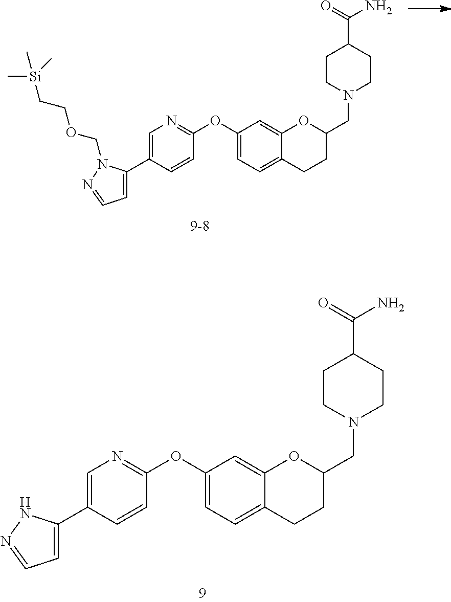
C1=C(C2=CC=NN2)C=CC(OC2=CC=C3C(=C2)OC(CN2CCC(C(=O)N)CC2)CC3)=N1.C1=C(C2=CC=NN2COCC[Si](C)(C)C)C=CC(OC2=CC=C3C(=C2)OC(CN2CCC(C(=O)N)CC2)CC3)=N1
